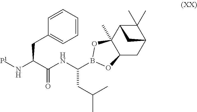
C1(C)(C)C2C3(C)C(CC1C2)OB(C(NC(C(N[P1])CC1=CC=CC=C1)=O)CC(C)C)O3
